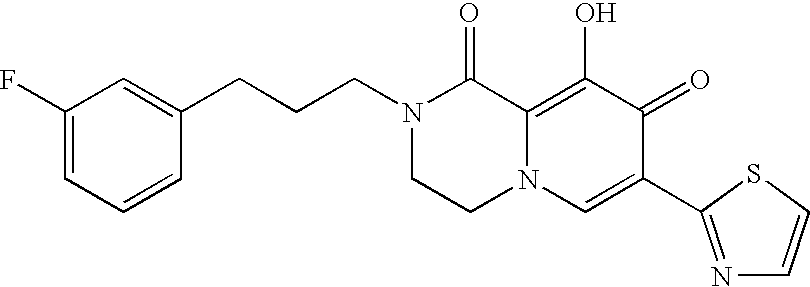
C1(CCCN2CCN3C(=C(O)C(=O)C(C4=NC=CS4)=C3)C2=O)=CC(F)=CC=C1
